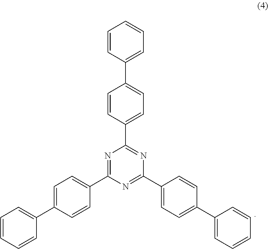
C1=CC=CC=C1C1=CC=C(C2=NC(C3=CC=C(C4=CC=CC=C4)C=C3)=NC(C3=CC=C(C4=CC=CC=C4)C=C3)=N2)C=C1
